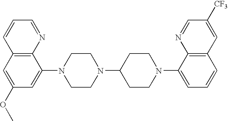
C12=C(C=C(OC)C=C1N1CCN(C3CCN(C4=CC=CC5=C4N=CC([CF3])=C5)CC3)CC1)C=CC=N2
